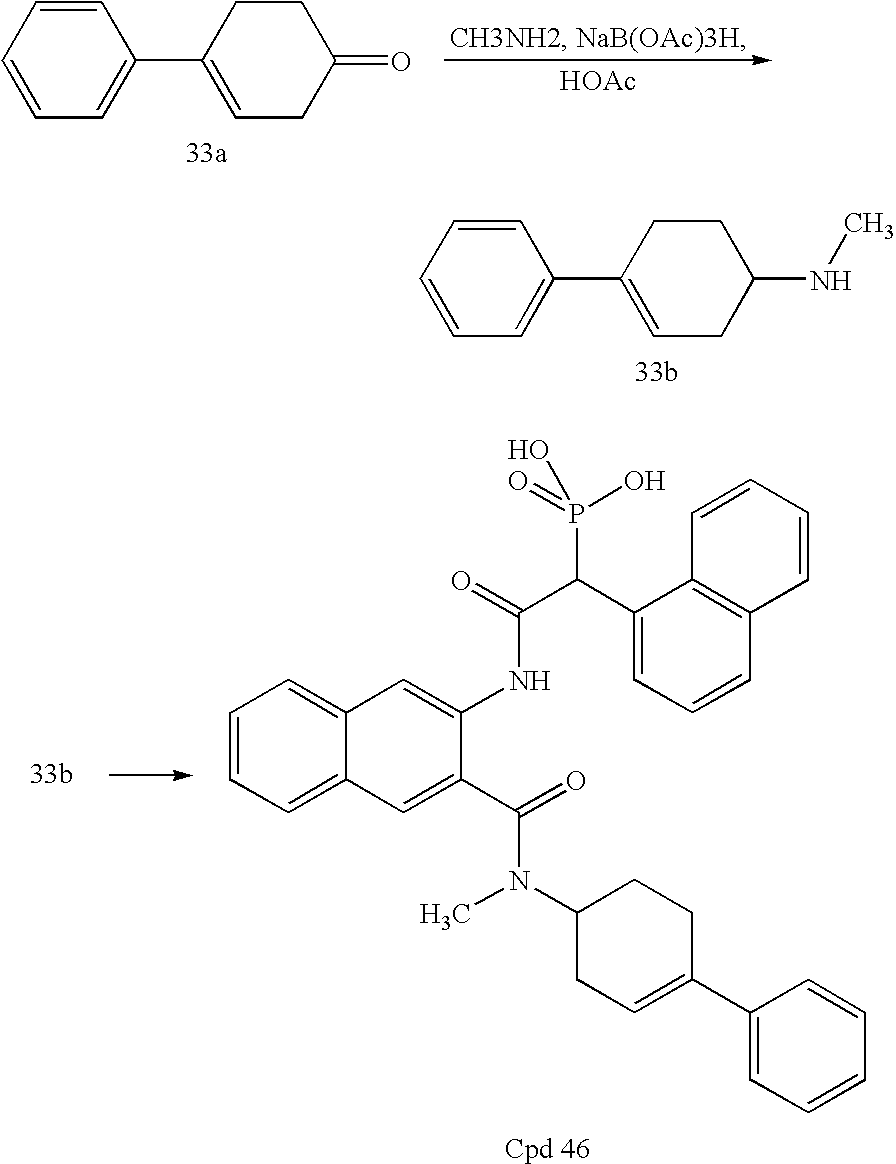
C1=CC=CC=C1C1=CCC(NC)CC1.C1=CC=CC=C1C1=CCC(=O)CC1.[HOAc].C1=CC=C2C(=C1)C=C(NC(C(C1=CC=CC3=C1C=CC=C3)P(O)(=O)O)=O)C(C(N(C)C1CC=C(C3=CC=CC=C3)CC1)=O)=C2
